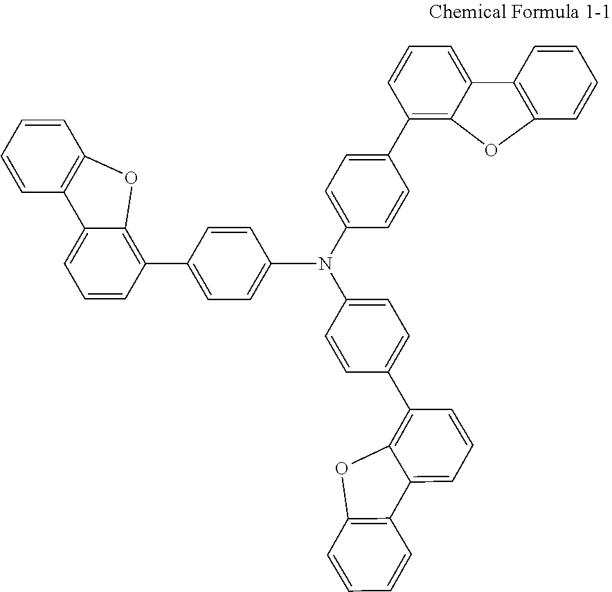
C1=CC(C2=CC=C(N(C3=CC=C(C4=C5C(=CC=C4)C4=C(C=CC=C4)O5)C=C3)C3=CC=C(C4=C5C(=CC=C4)C4=C(C=CC=C4)O5)C=C3)C=C2)=C2C(=C1)C1=C(C=CC=C1)O2
